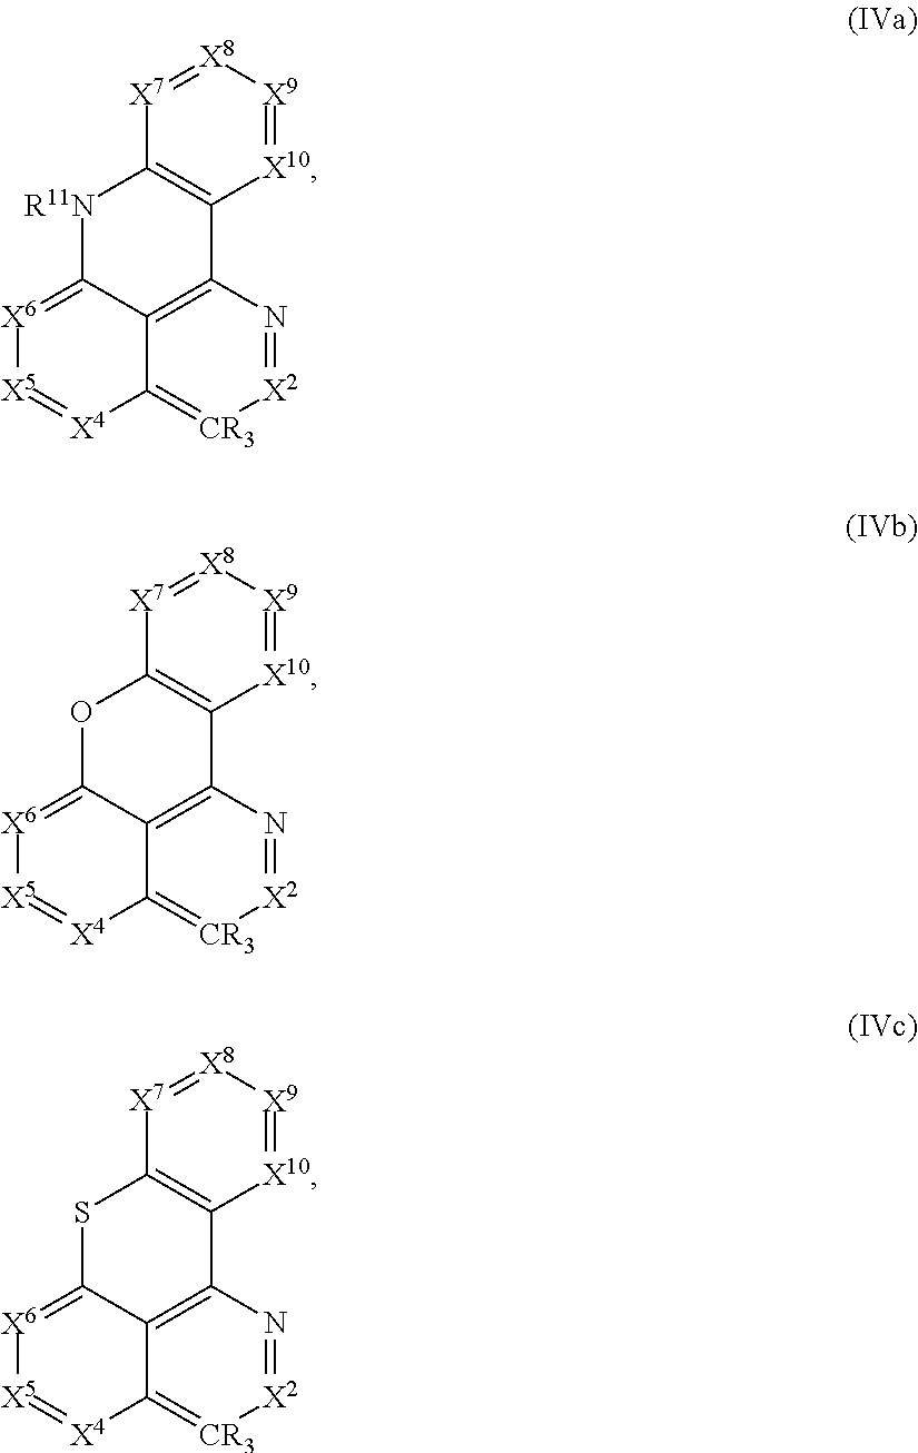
[X2]1=NC2=C3C(=[CR3]1)[X4]=[X5][X6]=C3[R11N]C1=C2[X10]=[X9][X8]=[X7]1.[X2]1=NC2=C3C(=[CR3]1)[X4]=[X5][X6]=C3OC1=C2[X10]=[X9][X8]=[X7]1.[X2]1=NC2=C3C(=[CR3]1)[X4]=[X5][X6]=C3SC1=C2[X10]=[X9][X8]=[X7]1
